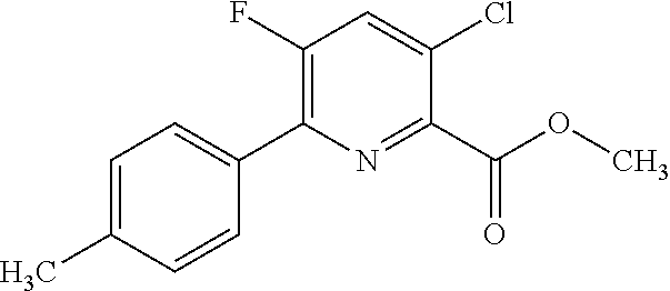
C1(C(OC)=O)=NC(C2=CC=C(C)C=C2)=C(F)C=C1Cl
